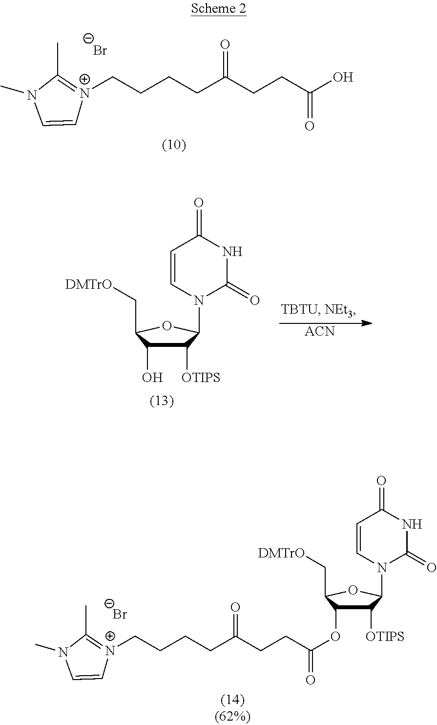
OC(CCC(CCCC[N+]1=C(C)N(C)C=C1)=O)=O.[Br-].C1([OTIPS])C(O)C(C[DMTrO])OC1N1C(=O)NC(=O)C=C1.[ACN].C1([OTIPS])C(OC(CCC(CCCC[N+]2=C(C)N(C)C=C2)=O)=O)C(C[DMTrO])OC1N1C(=O)NC(=O)C=C1.[Br-]
